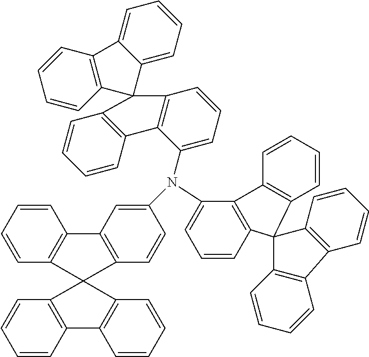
C1=CC=C(N(C2=CC3=C(C=C2)C2(C4=C3C=CC=C4)C3=C(C=CC=C3)C3=C2C=CC=C3)C2=CC=CC3=C2C2=C(C=CC=C2)C32C3=C(C=CC=C3)C3=CC=CC=C32)C2=C1C1(C3=C2C=CC=C3)C2=C(C3=C1C=CC=C3)C=CC=C2
